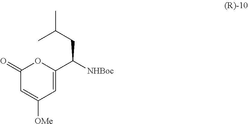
C1(=O)C=C([OMe])C=C(C([NHBoc])CC(C)C)O1
